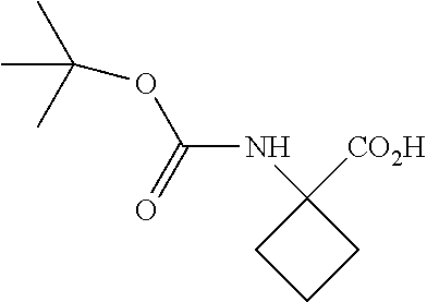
C(=O)(OC(C)(C)C)NC1([CO2H])CCC1
